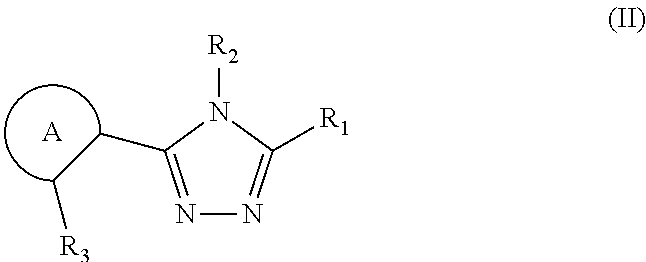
N1=C(CC[R3])N([R2])C([R1])=N1.[A]
